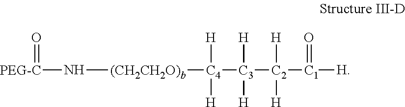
[(CH2CH2O)b](N[PEG-C]=O)[C4]([H])([H])[C3]([H])([H])[C2]([H])([H])[C1](=O)[H]
